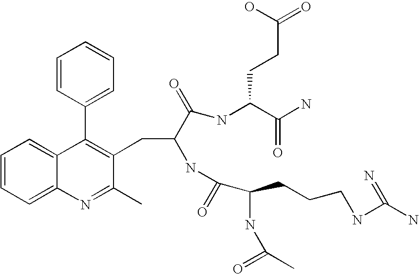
C1=CC=C2C(=C1)C(C1=CC=CC=C1)=C(CC(C(=O)NC(C(N)=O)CCC(=O)O)NC(C(NC(C)=O)CCCNC(N)=N)=O)C(C)=N2
